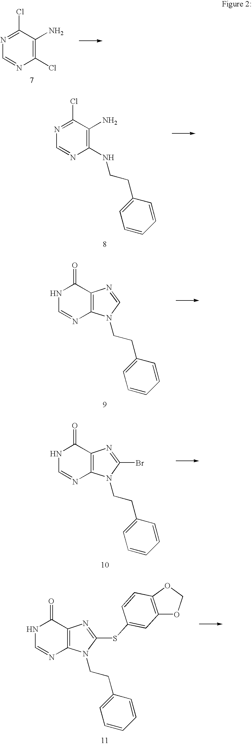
C1(Cl)=C(N)C(Cl)=NC=N1.C1(NCCC2=CC=CC=C2)=C(N)C(Cl)=NC=N1.C12=C(N(CCC3=CC=CC=C3)C=N1)N=CNC2=O.C12=C(N(CCC3=CC=CC=C3)C(Br)=N1)N=CNC2=O.C12=C(N(CCC3=CC=CC=C3)C(SC3=CC4=C(OCO4)C=C3)=N1)N=CNC2=O
